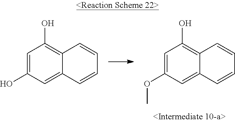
C1=C(O)C=C2C(=C1O)C=CC=C2.C1=C(OC)C=C2C(=C1O)C=CC=C2
